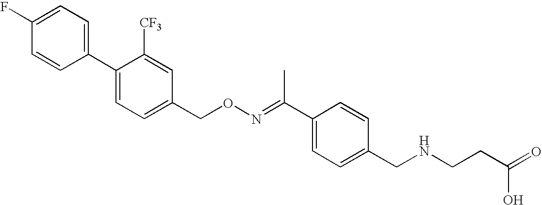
C1(C2=CC=C(CON=C(C3=CC=C(CNCCC(=O)O)C=C3)C)C=C2[CF3])=CC=C(F)C=C1
